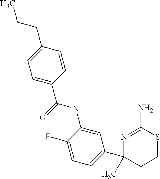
N1=C(N)SCCC1(C1=CC=C(F)C(NC(C2=CC=C(CCC)C=C2)=O)=C1)C
